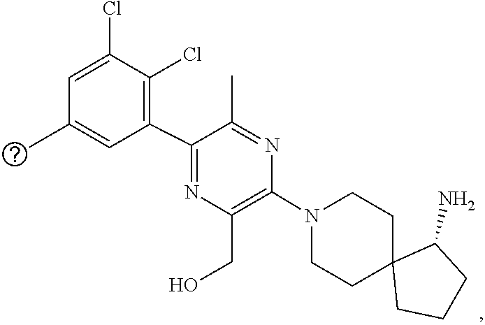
C1C2(CCCC2N)CCN(C2=C(CO)N=C(C3=C(Cl)C(Cl)=CC(C)=C3)C(C)=N2)C1
